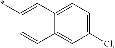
C12=CC(Cl)=CC=C1C=C(*)C=C2
